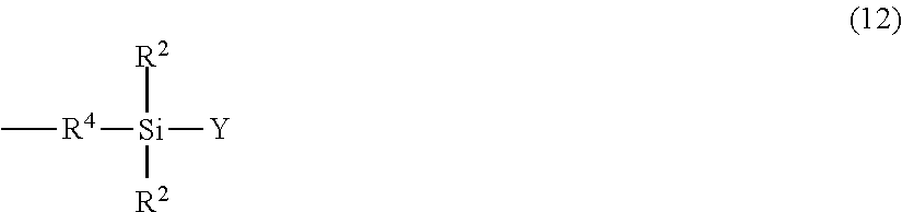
C[R4][Si]([R2])([R2])[Y]
